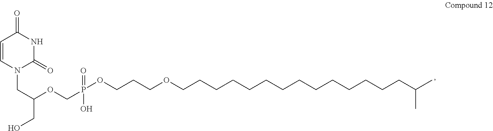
C1=CN(CC(OCP(OCCCOCCCCCCCCCCCCCCC(C)C)(=O)O)CO)C(=O)NC1=O
